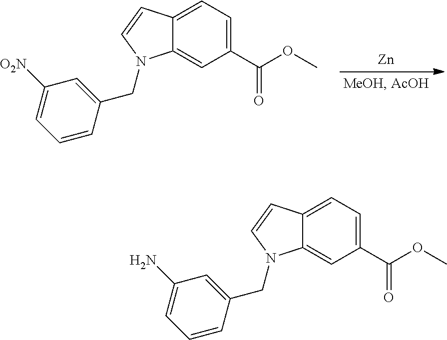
C12=CC=C(C(=O)OC)C=C1N(CC1=CC([O2N])=CC=C1)C=C2.[Zn].C12=CC=C(C(=O)OC)C=C1N(CC1=CC(N)=CC=C1)C=C2
